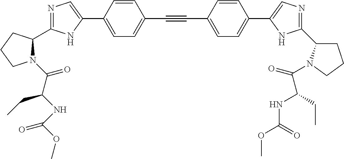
N1=C(C2N(C(C(NC(OC)=O)CC)=O)CCC2)NC(C2=CC=C(C#CC3=CC=C(C4=CN=C(C5CCCN5C(=O)C(CC)NC(OC)=O)N4)C=C3)C=C2)=C1
